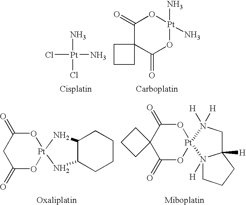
Cl[Pt](N)(Cl)N.[Cisplatin].C1(=O)C2(C(=O)O[Pt](N)(N)O1)CCC2.[Carboplatin].O1C(=O)CC(=O)O[Pt]12NC1C(CCCC1)N2.[Oxaliplatin].O1C(=O)C2(C(=O)O[Pt]13N([H])([H])CC1([H])N3([H])CCC1)CCC2.[Miboplatin]
